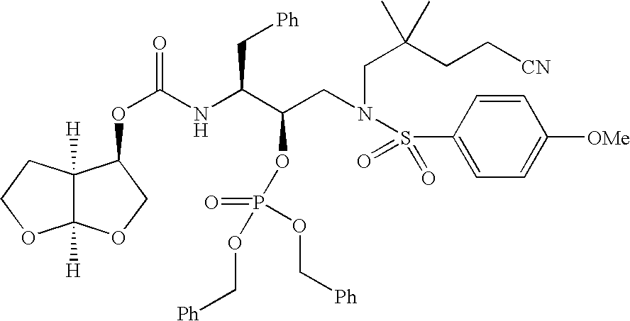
O(C(NC(C(CN(CC(CC[CN])(C)C)S(C1=CC=C([OMe])C=C1)(=O)=O)OP(OC[Ph])(OC[Ph])=O)C[Ph])=O)C1C2([H])C([H])(OCC2)OC1
